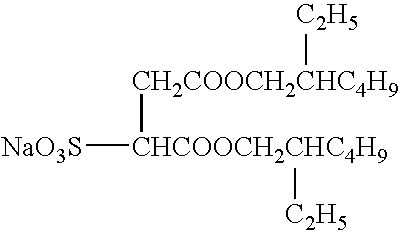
[C2H5][CH2COOCH2CHC4H9][CHCOOCH2CHC4H9]([NaO3S])[C2H5]
